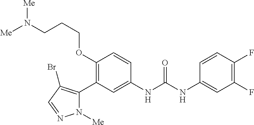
C1(OCCCN([Me])[Me])=C(C2=C(Br)C=NN2[Me])C=C(NC(=O)NC2=CC(F)=C(F)C=C2)C=C1
